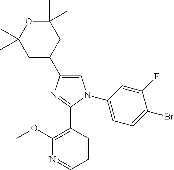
C1(C)(C)OC(C)(C)CC(C2=CN(C3=CC=C(Br)C(F)=C3)C(C3=C(OC)N=CC=C3)=N2)C1
